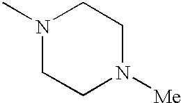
N1(C)CCN([Me])CC1
